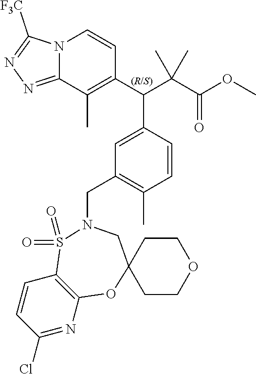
C1=CC(Cl)=NC2=C1S(=O)(=O)N(CC1=C(C)C=CC(C(C(C(OC)=O)(C)C)C3=C(C)C4=NN=C([F3C])N4C=C3)=C1)CC1(O2)CCOCC1
